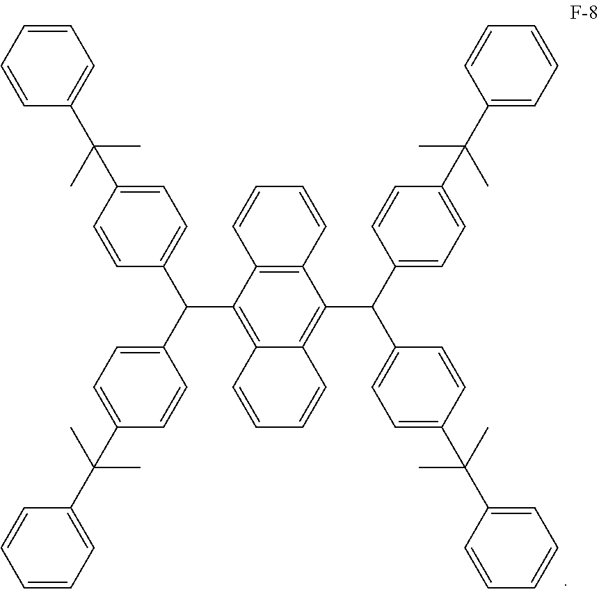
C12=C(C(C(C3=CC=C(C(C4=CC=CC=C4)(C)C)C=C3)C3=CC=C(C(C4=CC=CC=C4)(C)C)C=C3)=C3C(=C1C(C1=CC=C(C(C4=CC=CC=C4)(C)C)C=C1)C1=CC=C(C(C4=CC=CC=C4)(C)C)C=C1)C=CC=C3)C=CC=C2
